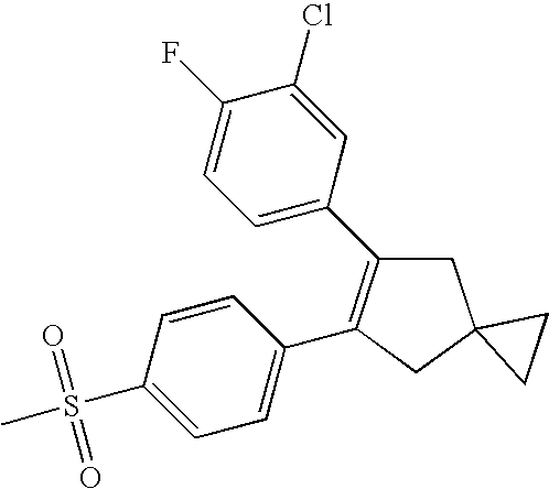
C1C2(CC(C3=CC=C(F)C(Cl)=C3)=C1C1=CC=C(S(C)(=O)=O)C=C1)CC2
